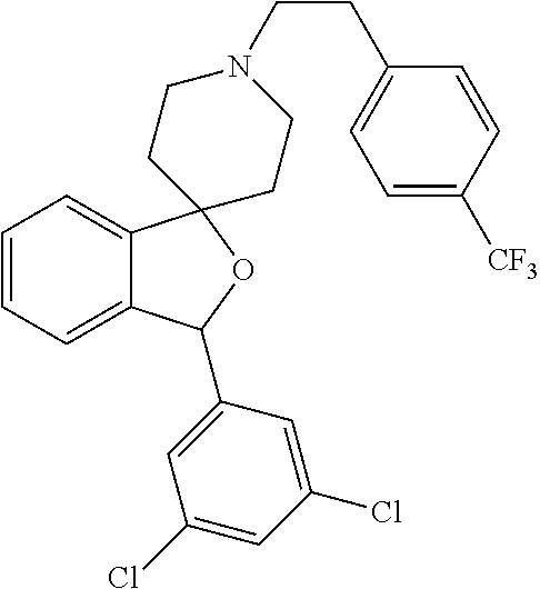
C1=C2C(=CC=C1)C1(OC2C2=CC(Cl)=CC(Cl)=C2)CCN(CCC2=CC=C([CF3])C=C2)CC1
